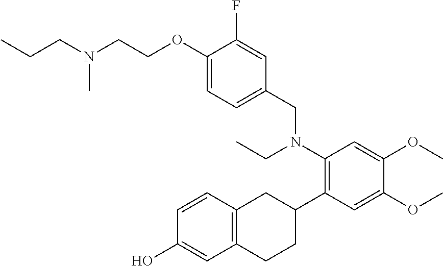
C1=CC2=C(C=C1O)CCC(C1=C(N(CC)CC3=CC=C(OCCN(CCC)C)C(F)=C3)C=C(OC)C(OC)=C1)C2
